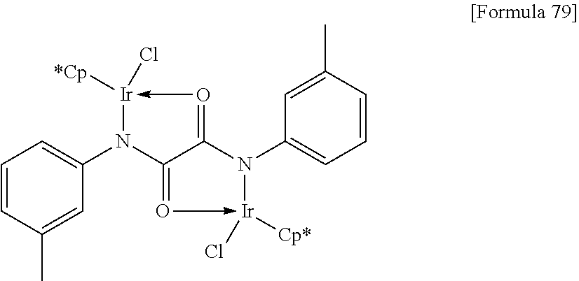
C1=CC(C)=CC(N2C3=O->[Ir](Cl)([Cp*])N(C4=CC=CC(C)=C4)C3=O->[Ir]2([*Cp])Cl)=C1
